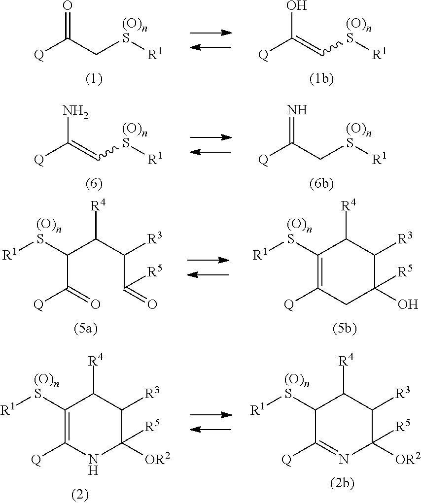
[Q]C(C[(O)nS][R1])=O.[Q]C(=C[(O)nS][R1])O.[Q]C(=C[(O)nS][R1])N.[Q]C(C[(O)nS][R1])=N.C(C(=O)[Q])(C(C(C(=O)[R5])[R3])[R4])[(O)nS][R1].C1([(O)nS][R1])=C([Q])CC(O)([R5])C([R3])C1[R4].C1([(O)nS][R1])=C([Q])NC([OR2])([R5])C([R3])C1[R4].C1([(O)nS][R1])C([Q])=NC([OR2])([R5])C([R3])C1[R4]
